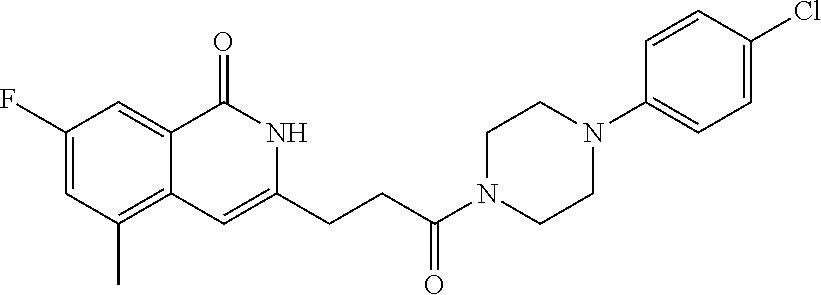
C1(F)=CC(C)=C2C(=C1)C(=O)NC(CCC(N1CCN(C3=CC=C(Cl)C=C3)CC1)=O)=C2
